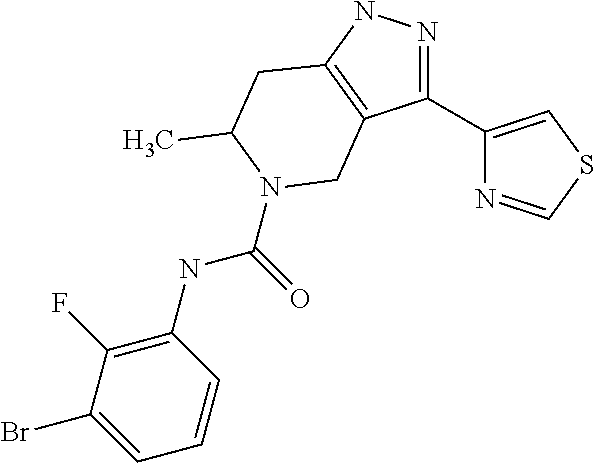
N1=C(C2=CSC=N2)C2=C(N1)CC(C)N(C(=O)NC1=C(F)C(Br)=CC=C1)C2
